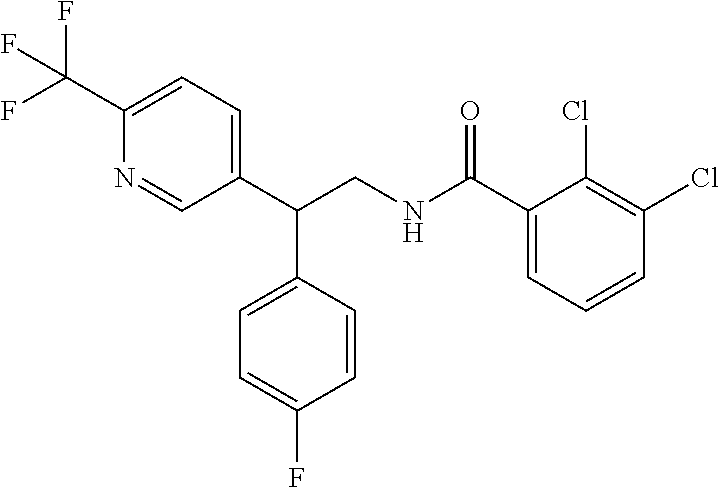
C1(C(NCC(C2=CC=C(C(F)(F)F)N=C2)C2=CC=C(F)C=C2)=O)=CC=CC(Cl)=C1Cl
